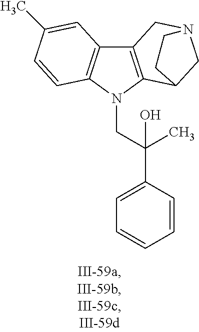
C12=C(N(CC(C3=CC=CC=C3)(C)O)C3=C1C=C(C)C=C3)C1CN(C2)CC1
